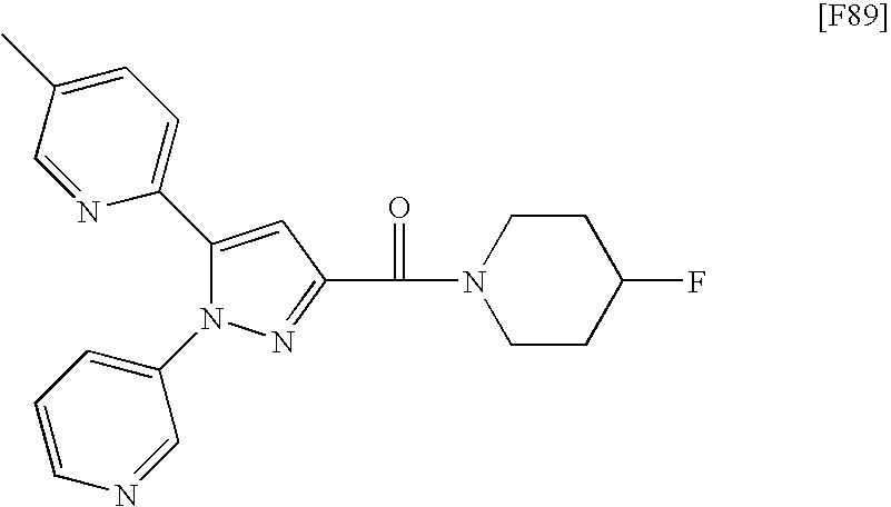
C1(C2=CC=C(C)C=N2)=CC(C(=O)N2CCC(F)CC2)=NN1C1=CC=CN=C1
